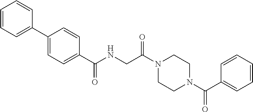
C1=CC=C(C2=CC=C(C(NCC(=O)N3CCN(C(=O)C4=CC=CC=C4)CC3)=O)C=C2)C=C1
